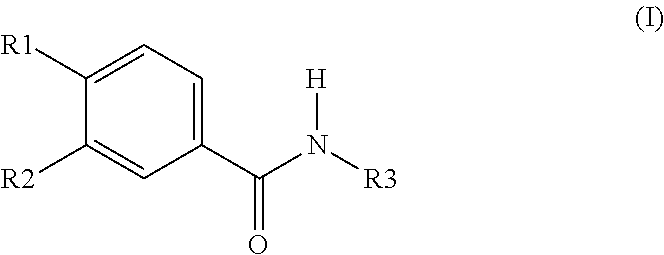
C1([R1])=CC=C(C(N([R3])[H])=O)C=C1[R2]
